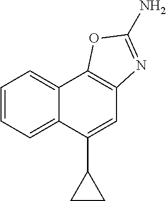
C12=CC=CC=C1C(C1CC1)=CC1=C2OC(N)=N1
